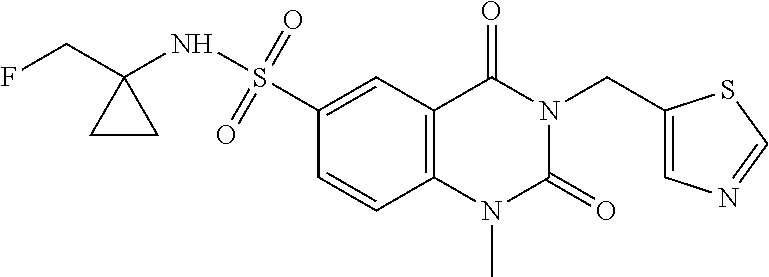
C1=C(CN2C(=O)N(C)C3=C(C2=O)C=C(S(NC2(CF)CC2)(=O)=O)C=C3)SC=N1
